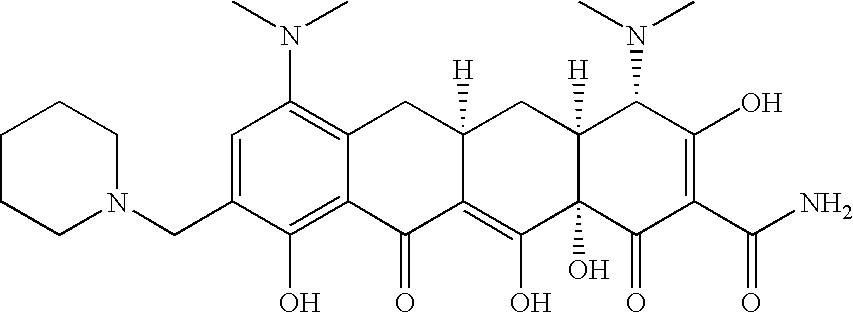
N1(CC2=CC(N(C)C)=C3C(=C2O)C(=O)C2=C(O)C4(O)C([H])(CC2([H])C3)C(N(C)C)C(O)=C(C(N)=O)C4=O)CCCCC1
